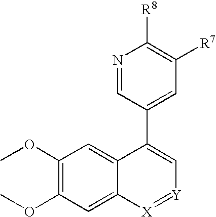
N1=CC(C2=C[Y]=[X]C3=CC(OC)=C(OC)C=C23)=CC([R7])=C1[R8]
